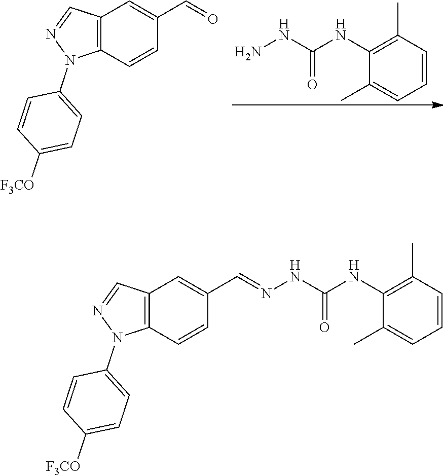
C1=CC(C)=C(NC(NN)=O)C(C)=C1.C12=C(C=C(C=O)C=C1)C=NN2C1=CC=C([F3CO])C=C1.C(=NNC(NC1=C(C)C=CC=C1C)=O)C1=CC2=C(C=C1)N(C1=CC=C([F3CO])C=C1)N=C2
